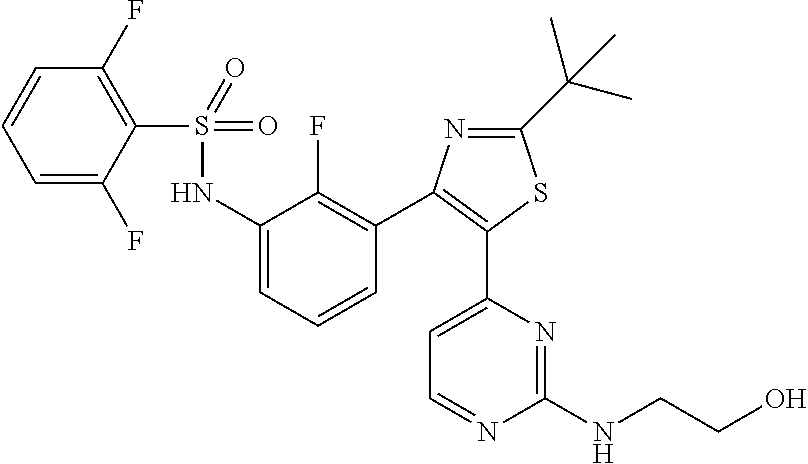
C1=C(C2=C(C3=C(F)C(NS(=O)(=O)C4=C(F)C=CC=C4F)=CC=C3)N=C(C(C)(C)C)S2)N=C(NCCO)N=C1
